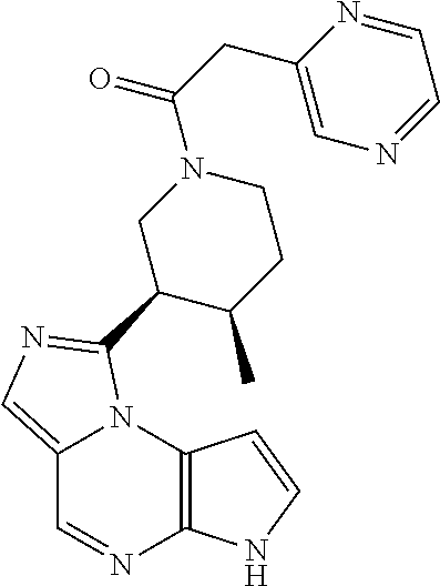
C12=CN=C(C3C(C)CCN(C(CC4=CN=CC=N4)=O)C3)N1C1=C(N=C2)NC=C1
